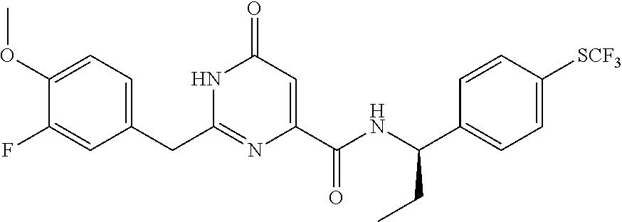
C1(OC)=CC=C(CC2=NC(C(NC(C3=CC=C([SCF3])C=C3)CC)=O)=CC(=O)N2)C=C1F
